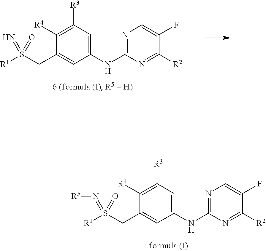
C1([R4])=C([R3])C=C(NC2=NC=C(F)C([R2])=N2)C=C1CS([R1])(=N[R5])=O.C1([R4])=C([R3])C=C(NC2=NC=C(F)C([R2])=N2)C=C1CS([R1])(=N)=O
